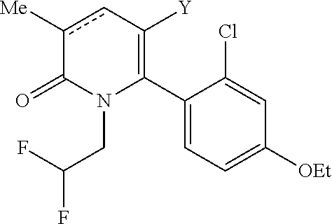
C1(C2=C([Y])cc([Me])C(=O)N2CC(F)F)=CC=C([OEt])C=C1Cl
